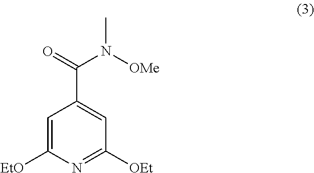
C1=C([EtO])N=C([OEt])C=C1C(=O)N([OMe])C
